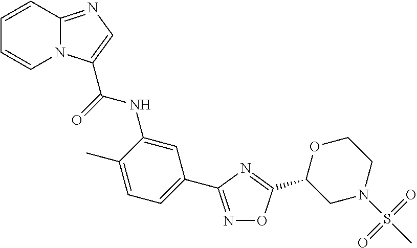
N1=C(C2=CC=C(C)C(NC(=O)C3=CN=C4N3C=CC=C4)=C2)N=C(C2CN(S(C)(=O)=O)CCO2)O1
